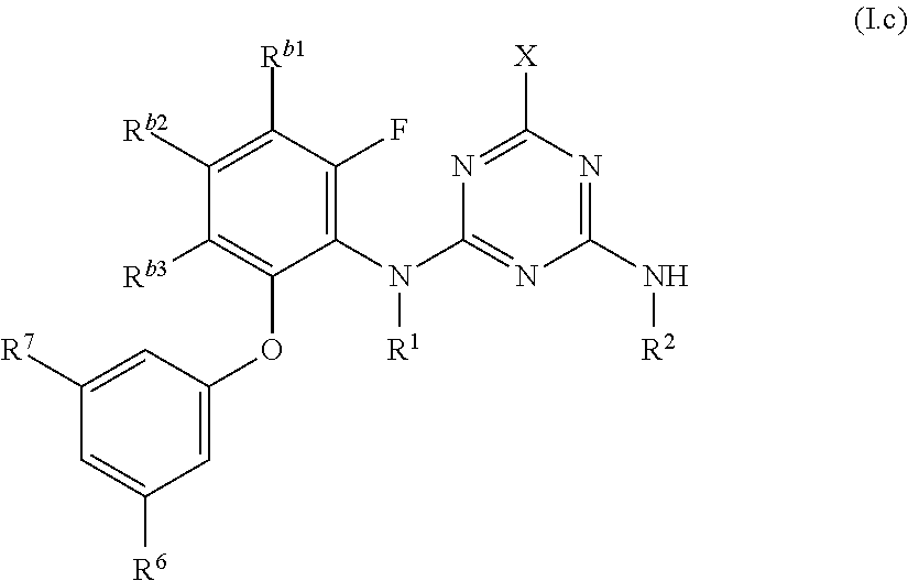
C1=C([R6])C=C(OC2=C([Rb3])C([Rb2])=C([Rb1])C(F)=C2N(C2=NC(N[R2])=NC([X])=N2)[R1])C=C1[R7]
